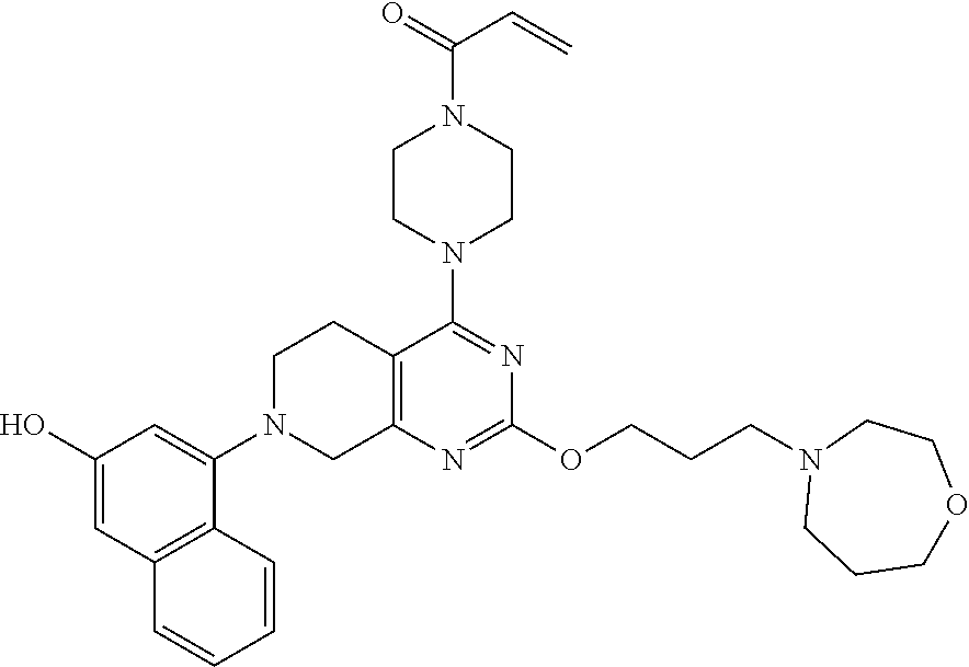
C12=C(N=C(OCCCN3CCCOCC3)N=C1N1CCN(C(=O)C=C)CC1)CN(C1=CC(O)=CC3=C1C=CC=C3)CC2
